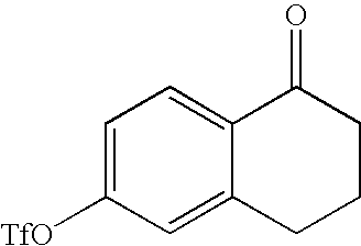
C1=C([TfO])C=C2C(=C1)C(=O)CCC2
